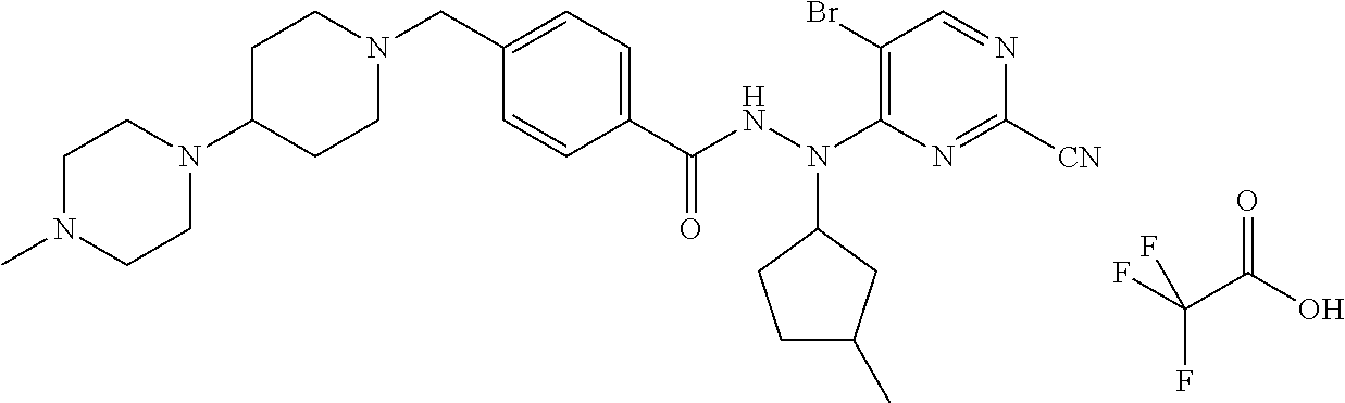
C1(CN2CCC(N3CCN(C)CC3)CC2)=CC=C(C(NN(C2=C(Br)C=NC([CN])=N2)C2CCC(C)C2)=O)C=C1.FC(C(O)=O)(F)F
